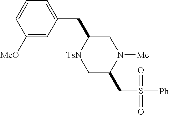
C1C(CS([Ph])(=O)=O)N([Me])CC(CC2=CC=CC([MeO])=C2)[TsN]1
